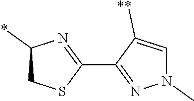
C1(C2=NC(*)CS2)=NN(C)C=C1[**]
